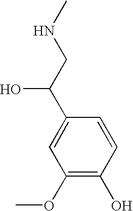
C1(OC)=C(O)C=CC(C(CNC)O)=C1
